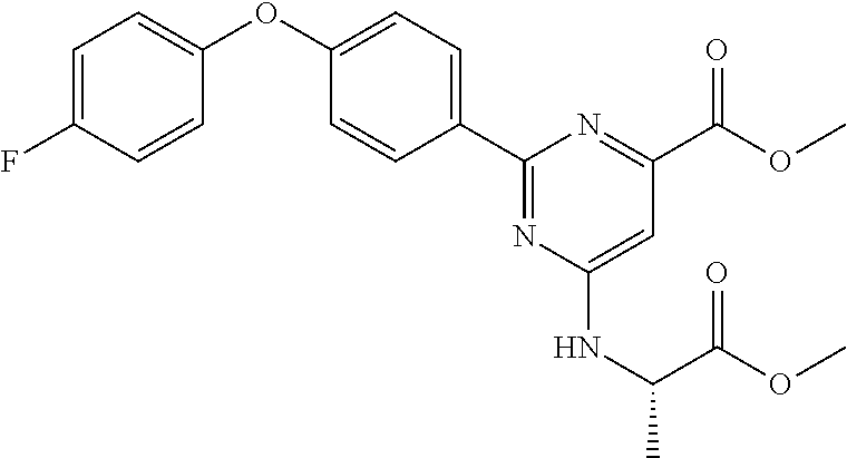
C1=C(F)C=CC(OC2=CC=C(C3=NC(NC(C)C(OC)=O)=CC(C(=O)OC)=N3)C=C2)=C1
